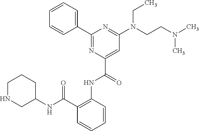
C1=CC=C(C2=NC(C(=O)NC3=C(C(NC4CCCNC4)=O)C=CC=C3)=CC(N(CCN(C)C)CC)=N2)C=C1
